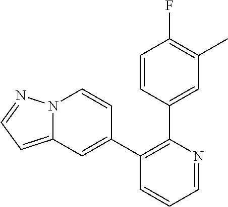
C1=CC(C2=C(C3=CC4=CC=NN4C=C3)C=CC=N2)=CC(C)=C1F
